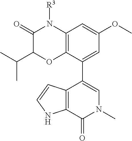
C12=C(C(C3=CN(C)C(=O)C4=C3C=CN4)=CC(OC)=C1)OC(C(C)C)C(=O)N2[R3]
